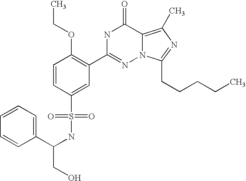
C1=CC(S(NC(C2=CC=CC=C2)CO)(=O)=O)=CC(C2=NN3C(=C(C)N=C3CCCCC)C(=O)N2)=C1OCC
